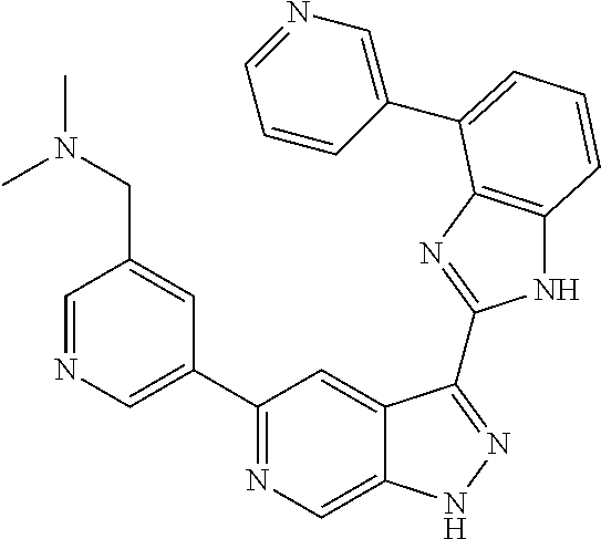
C1=NC=C(C2=NC=C3C(=C2)C(C2=NC4=C(N2)C=CC=C4C2=CN=CC=C2)=NN3)C=C1CN(C)C
